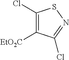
C1(Cl)=C([EtO2C])C(Cl)=NS1
